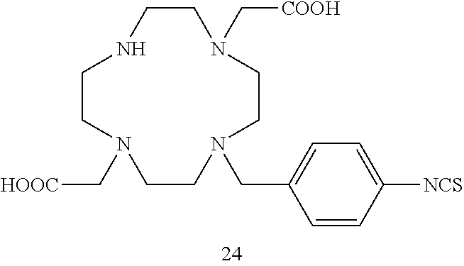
C1CN(C[COOH])CCN(CC2=CC=C([NCS])C=C2)CCN(C[HOOC])CCN1
